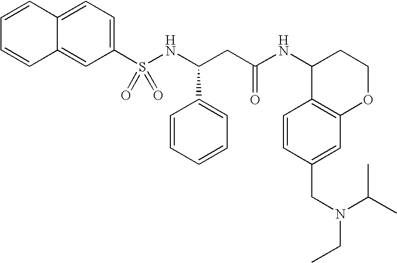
C1=CC2=CC=C(S(NC(CC(NC3C4=C(OCC3)C=C(CN(CC)C(C)C)C=C4)=O)C3=CC=CC=C3)(=O)=O)C=C2C=C1
